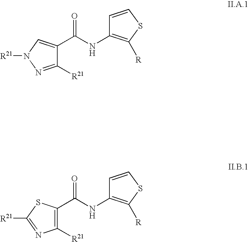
C1(C(NC2=C([R])SC=C2)=O)=CN([R21])N=C1[R21].C1(C(NC2=C([R])SC=C2)=O)=C([R21])N=C([R21])S1
